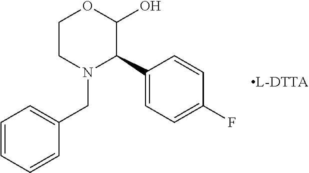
C1CN(CC2=CC=CC=C2)C(C2=CC=C(F)C=C2)C(O)O1
